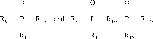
[R9]P([R10])(=O)[R11].[R9]P([R10]P([R12])(=O)[R13])(=O)[R11]
